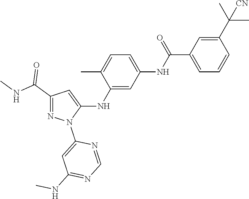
C1(C(NC)=O)=NN(C2=CC(NC)=NC=N2)C(NC2=CC(NC(C3=CC=CC(C(C)(C)[CN])=C3)=O)=CC=C2C)=C1
